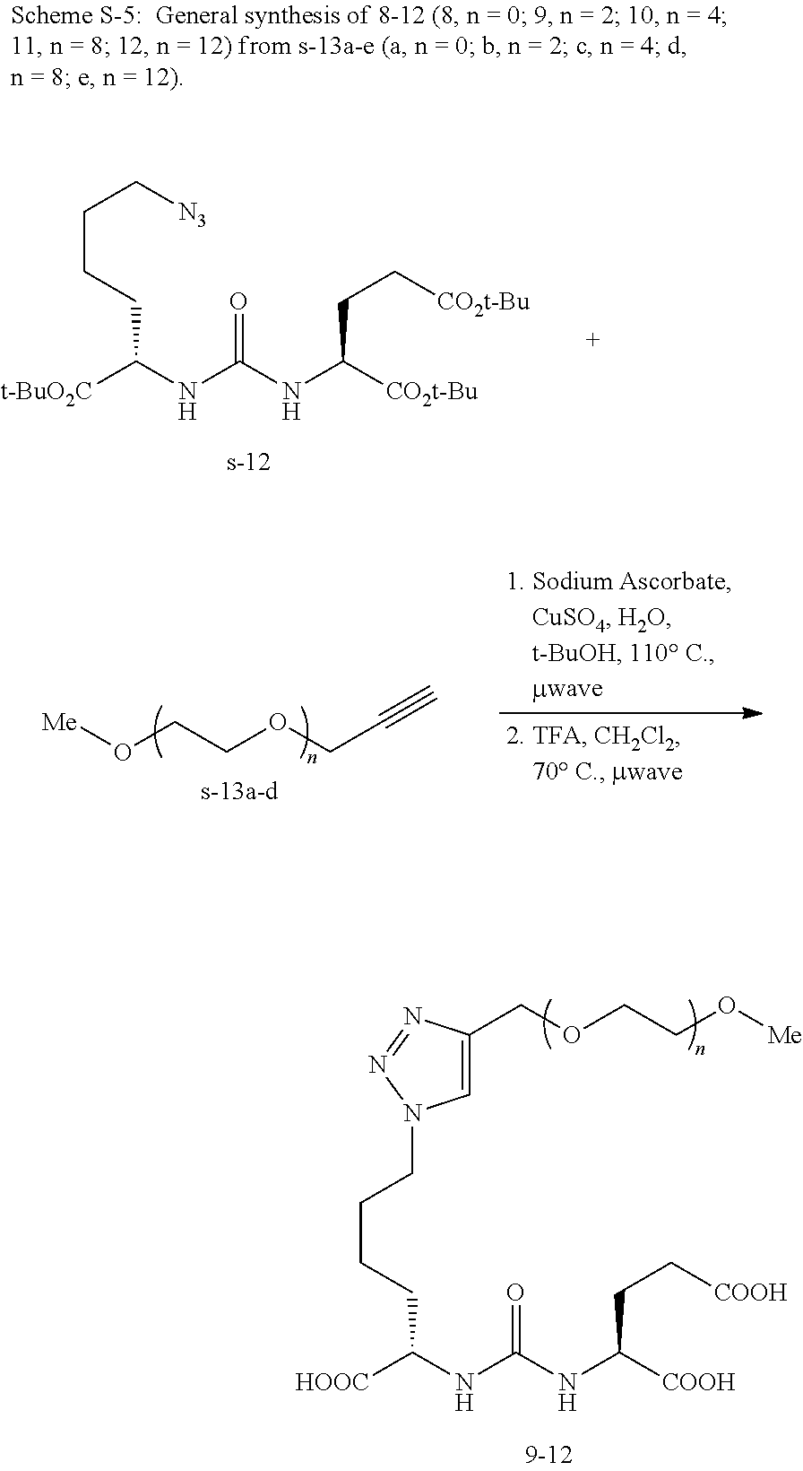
[HOOC]C(NC(NC([COOH])CC[COOH])=O)CCCCN1C=C(COCCO[Me])N=N1.[Me]OCCOCC#C.[t-BuO2C]C(NC(NC([CO2t-Bu])CC[CO2t-Bu])=O)CCCC[N3]
